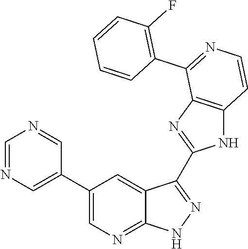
C1=NC=C(C2=CN=C3C(=C2)C(C2=NC4=C(N2)C=CN=C4C2=C(F)C=CC=C2)=NN3)C=N1
